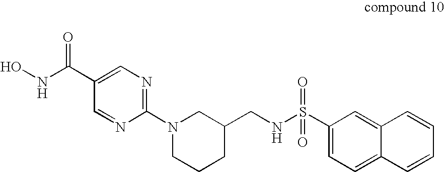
C12=CC(S(NCC3CN(C4=NC=C(C(NO)=O)C=N4)CCC3)(=O)=O)=CC=C1C=CC=C2
